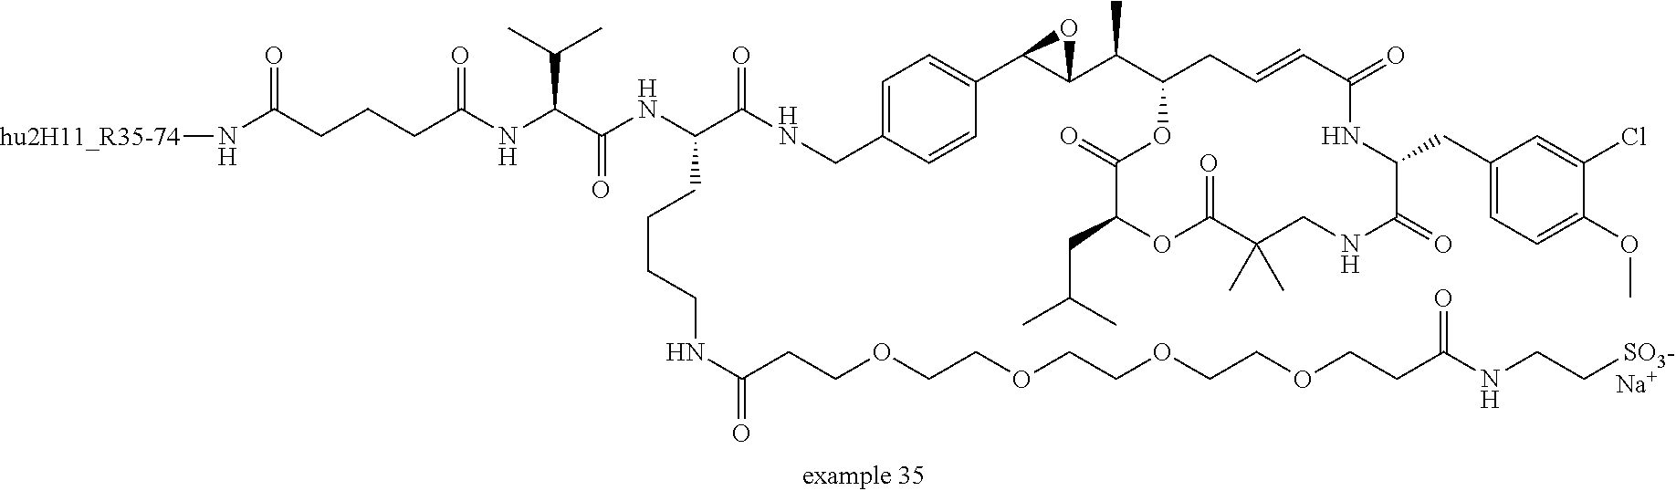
[Na].C1=C(CNC(C(CCCCNC(CCOCCOCCOCCOCCC(NCC[SO3-])=O)=O)NC(C(NC(CCCC(=O)N[hu2H11_R35-74])=O)C(C)C)=O)=O)C=CC(C2C(C(C3CC=CC(=O)NC(CC4=CC=C(OC)C(Cl)=C4)C(=O)NCC(C)(C)C(=O)OC(CC(C)C)C(=O)O3)C)O2)=C1
